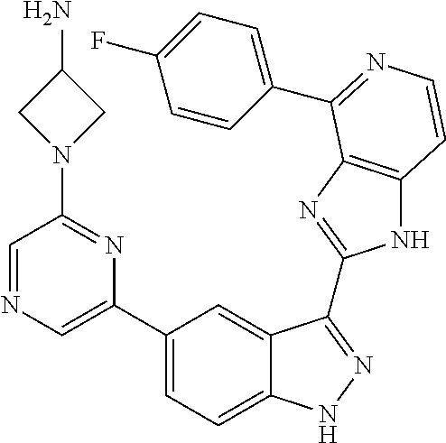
C1(C2=CN=CC(N3CC(N)C3)=N2)=CC=C2C(=C1)C(C1=NC3=C(N1)C=CN=C3C1=CC=C(F)C=C1)=NN2
